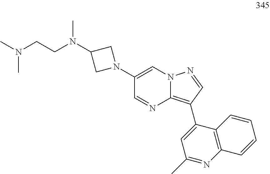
C1(N2CC(N(C)CCN(C)C)C2)=CN2C(=C(C3=CC(C)=NC4=C3C=CC=C4)C=N2)N=C1
